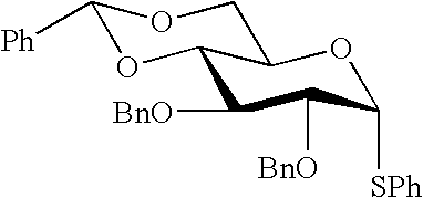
C1([Ph])OC2C(CO1)OC([SPh])C([BnO])C2[BnO]
